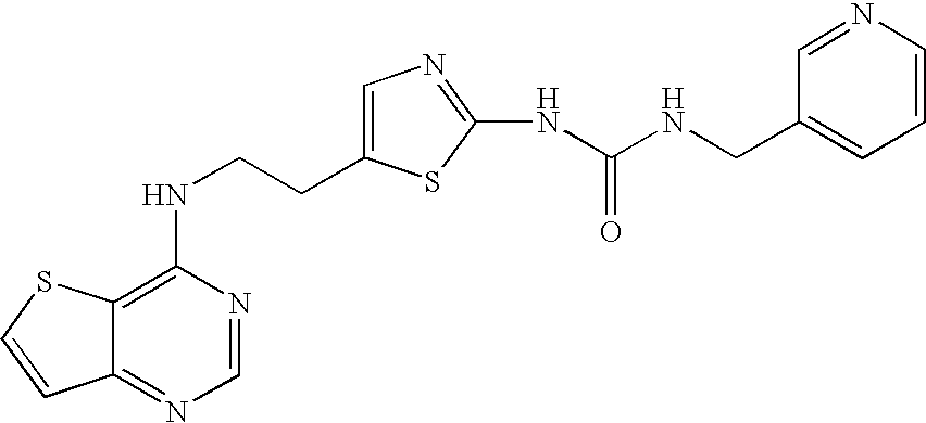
C(CNC1=C2C(=NC=N1)C=CS2)C1=CN=C(NC(=O)NCC2=CC=CN=C2)S1
